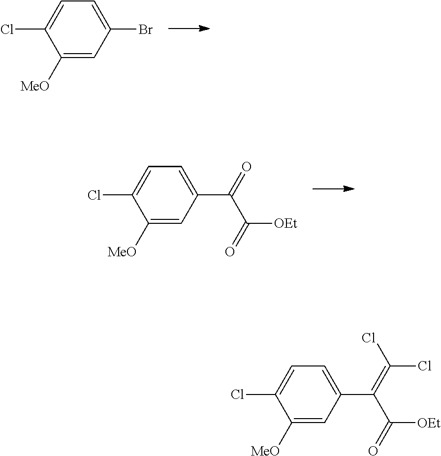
C1([MeO])=CC(C(=O)C(=O)[OEt])=CC=C1Cl.C1([MeO])=CC(C(=C(Cl)Cl)C(=O)[OEt])=CC=C1Cl.C1([MeO])=CC(Br)=CC=C1Cl
